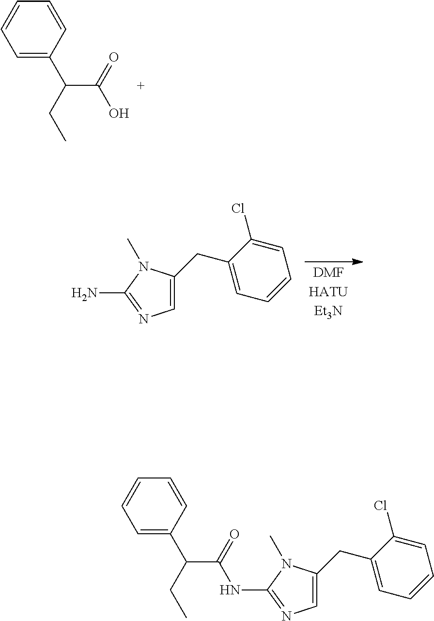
C1=C(C(C(O)=O)CC)C=CC=C1.C1=C(CC2=CC=CC=C2Cl)N(C)C(N)=N1.C1=C(C(C(=O)NC2=NC=C(CC3=CC=CC=C3Cl)N2C)CC)C=CC=C1
